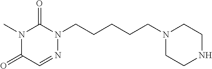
C(CCN1CCNCC1)CCN1C(=O)N(C)C(=O)C=N1
